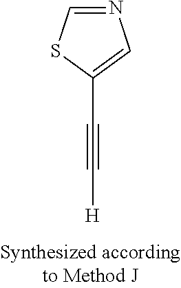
[H]C#CC1=CN=CS1
